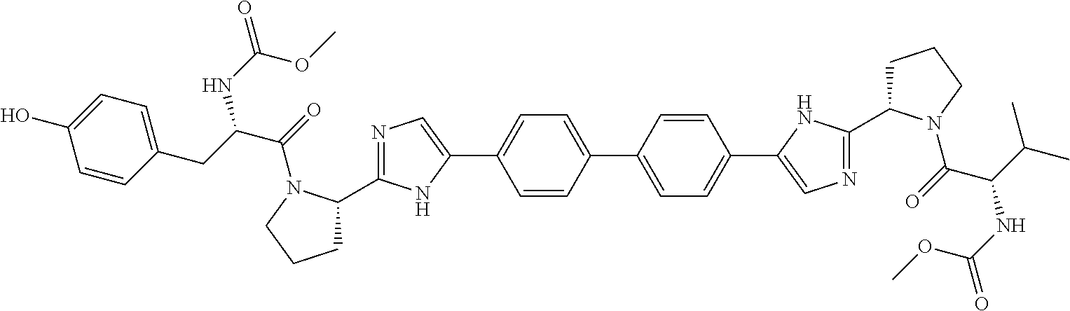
N1=C(C2CCCN2C(=O)C(CC2=CC=C(O)C=C2)NC(=O)OC)NC(C2=CC=C(C3=CC=C(C4=CN=C(C5CCCN5C(=O)C(C(C)C)NC(=O)OC)N4)C=C3)C=C2)=C1
